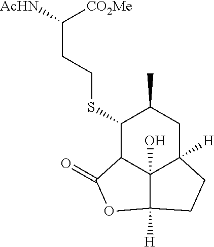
[CO2Me]C(CCSC1C2C3(O)C([H])(CC1C)CCC3([H])OC2=O)[AcHN]
